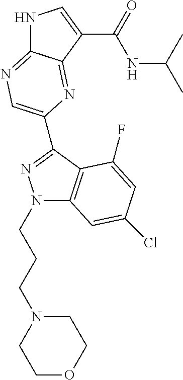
N1C2=NC=C(C3=NN(CCCN4CCOCC4)C4=C3C(F)=CC(Cl)=C4)N=C2C(C(=O)NC(C)C)=C1
